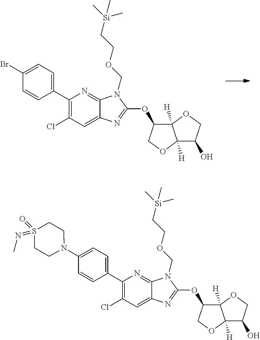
BrC1=CC=C(C2=C(Cl)C=C3C(=N2)N(COCC[Si](C)(C)C)C(OC2C4([H])C([H])(OC2)C(O)CO4)=N3)C=C1.N1(C2=CC=C(C3=C(Cl)C=C4C(=N3)N(COCC[Si](C)(C)C)C(OC3C5([H])C([H])(OC3)C(O)CO5)=N4)C=C2)CCS(=NC)(=O)CC1
